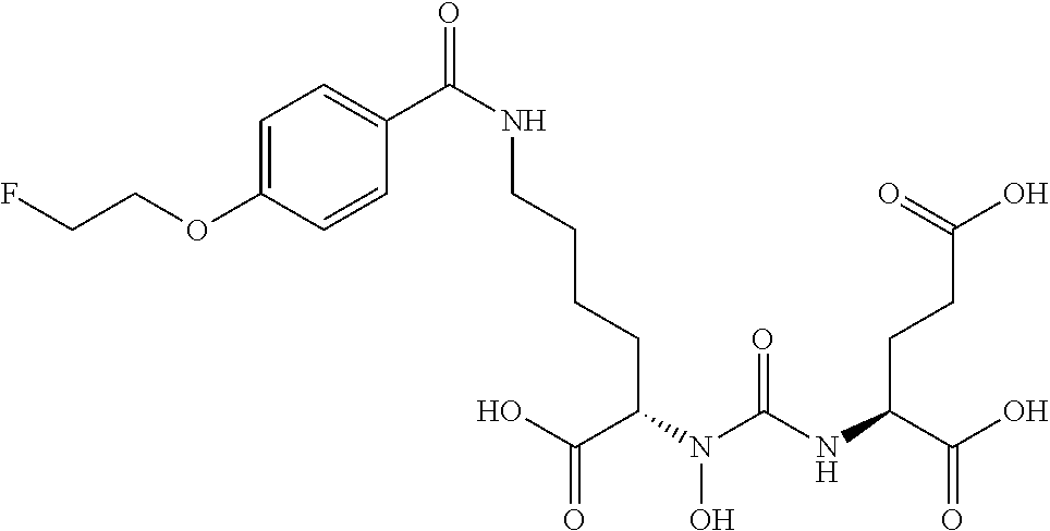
FCCOC1=CC=C(C(NCCCCC(N(C(NC(C(O)=O)CCC(O)=O)=O)O)C(O)=O)=O)C=C1
